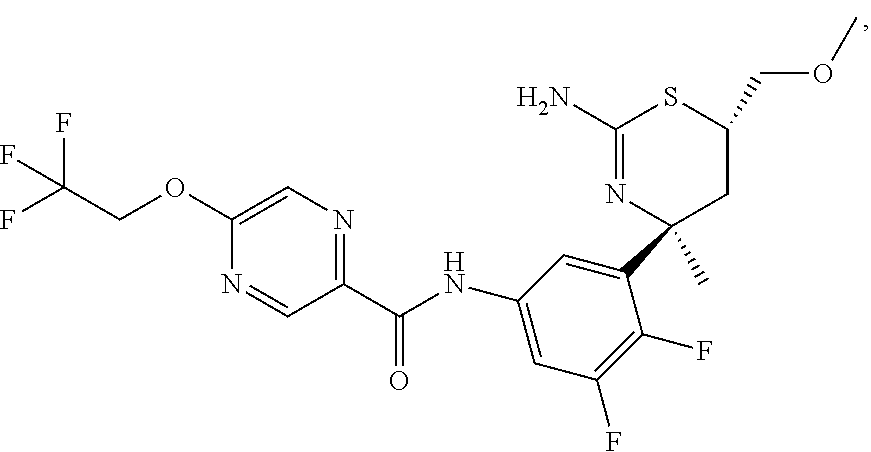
C(NC1=CC(F)=C(F)C(C2(C)CC(COC)SC(N)=N2)=C1)(C1=NC=C(OCC(F)(F)F)N=C1)=O
